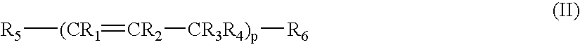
[R5][(CR1]=[CR2][CR3R4)p][R6]
